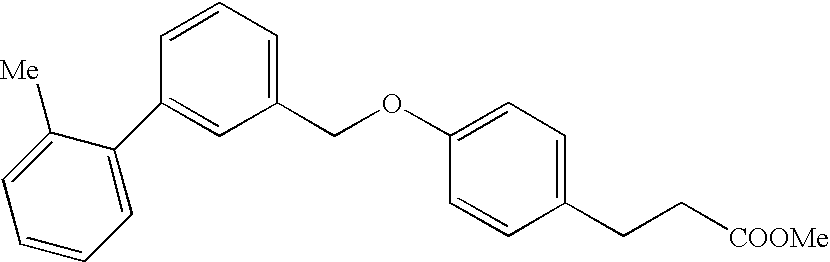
C1=C(C2=CC(COC3=CC=C(CC[COOMe])C=C3)=CC=C2)C([Me])=CC=C1
